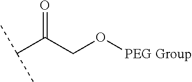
C(C(CO[PEG Group])=O)(C)C
